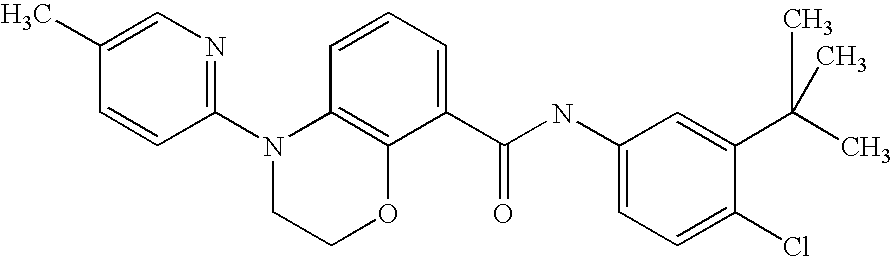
C1(N2CCOC3=C2C=CC=C3C(NC2=CC=C(Cl)C(C(C)(C)C)=C2)=O)=NC=C(C)C=C1
